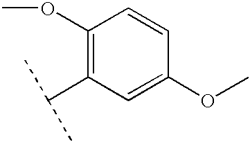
C1(OC)=C(C(C)C)C=C(OC)C=C1
